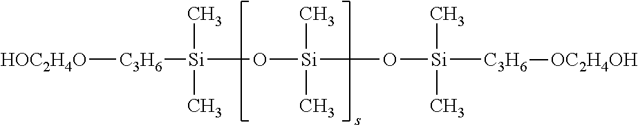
[HOC2H4O][C3H6][Si](O[Si](O[Si]([C3H6][OC2H4OH])(C)C)(C)C)(C)C
